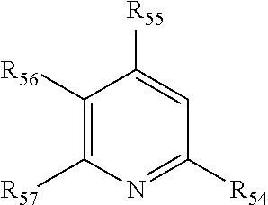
C1([R56])=C([R57])N=C([R54])C=C1[R55]
